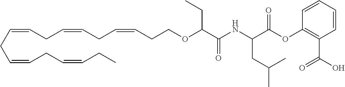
C(CC=CCC=CCC=CCCOC(C(=O)NC(C(OC1=C(C(O)=O)C=CC=C1)=O)CC(C)C)CC)=CCC=CCC
